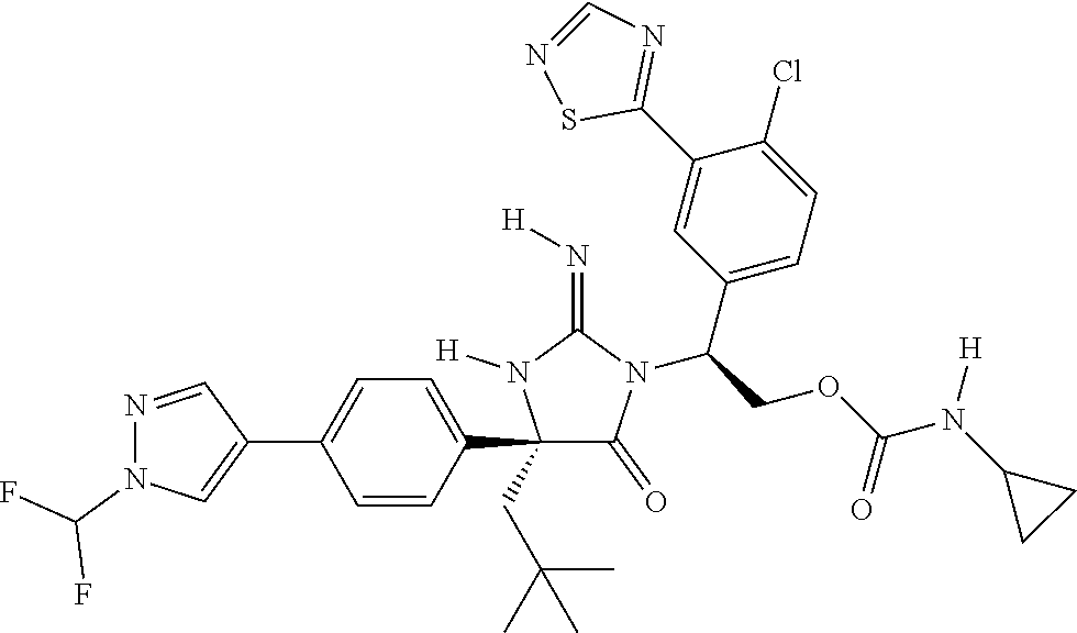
C1(C2=CC=C(C3=CN(C(F)F)N=C3)C=C2)(CC(C)(C)C)C(=O)N(C(COC(N(C2CC2)[H])=O)C2=CC=C(Cl)C(C3=NC=NS3)=C2)C(=N[H])N1[H]
